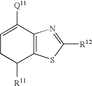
C1=C([Q11])C2=C(C([R11])C1)SC([R12])=N2
